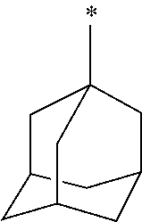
C12CC3CC(CC(C)(C1)C3)C2
